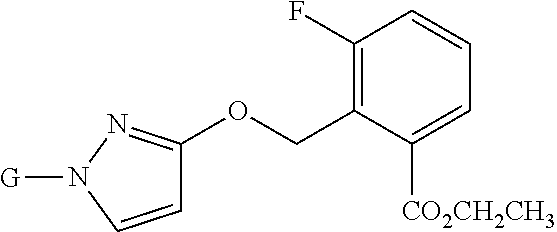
C1(F)=C(COC2=NN([G])C=C2)C([CO2CH2CH3])=CC=C1
